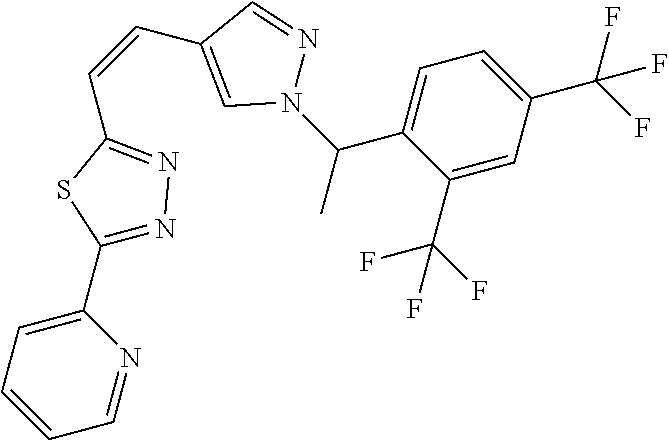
C1(C(F)(F)F)=CC(C(F)(F)F)=CC=C1C(N1N=CC(C=CC2=NN=C(C3=CC=CC=N3)S2)=C1)C
